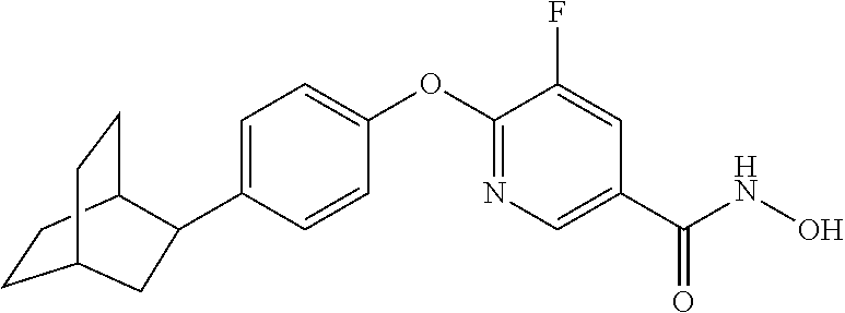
C1=C(C2C3CCC(CC3)C2)C=CC(OC2=NC=C(C(NO)=O)C=C2F)=C1
